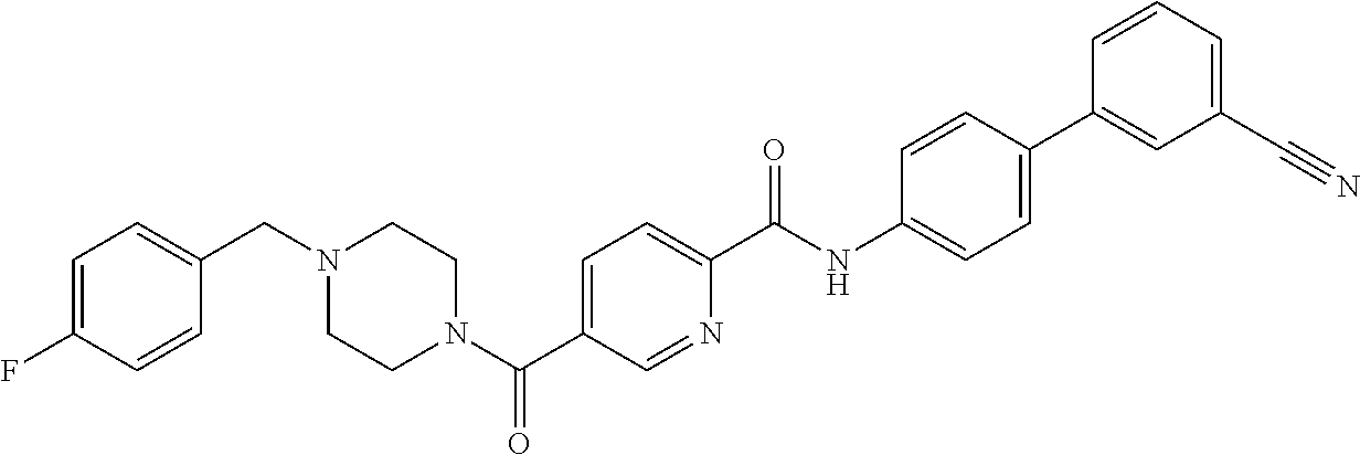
C1(F)=CC=C(CN2CCN(C(C3=CC=C(C(NC4=CC=C(C5=CC(C#N)=CC=C5)C=C4)=O)N=C3)=O)CC2)C=C1
